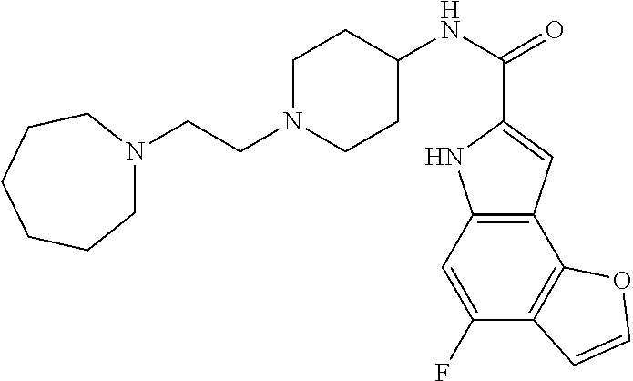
C12=C(C=C(F)C3=C1OC=C3)NC(C(NC1CCN(CCN3CCCCCC3)CC1)=O)=C2
